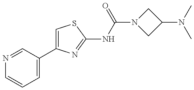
N1=CC(C2=CSC(NC(=O)N3CC(N(C)C)C3)=N2)=CC=C1
